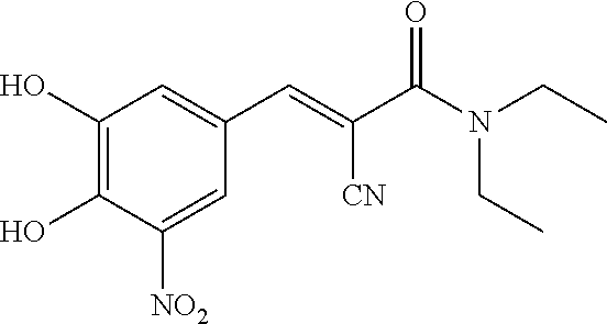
C1(O)=C(O)C([NO2])=CC(C=C(C(=O)N(CC)CC)[CN])=C1
